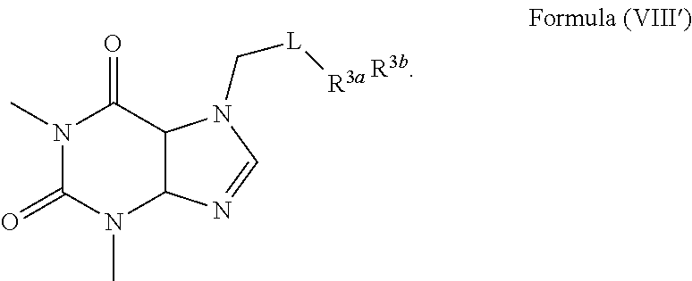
N1(C)C(=O)N(C)C2C(C1=O)N(C[L][R3a])C=N2.[R3b]
